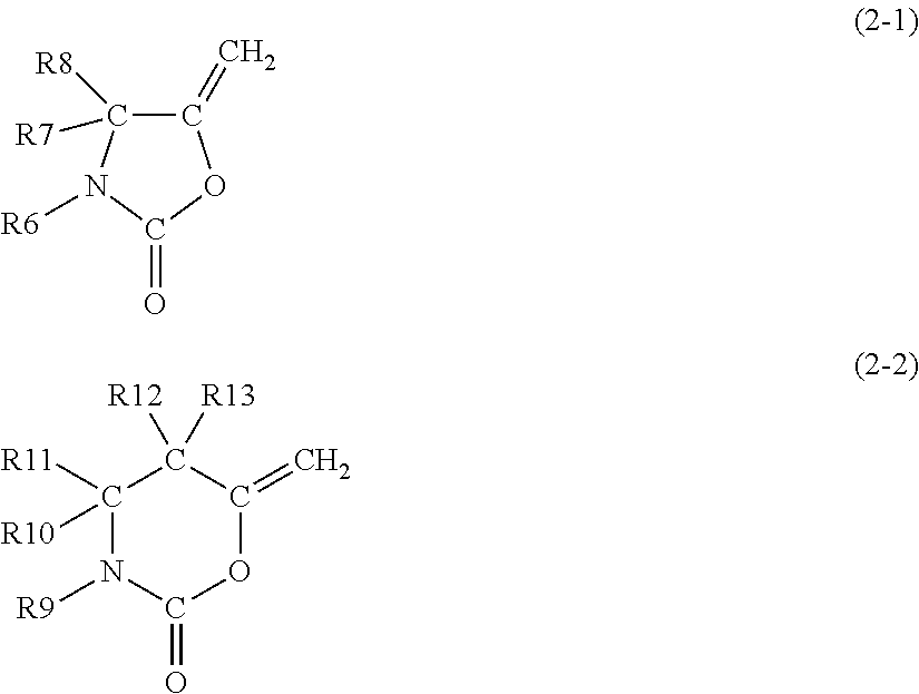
C1(=C)C([R7])([R8])N([R6])C(=O)O1.C1([R11])([R10])N([R9])C(=O)OC(=C)C1([R12])[R13]
